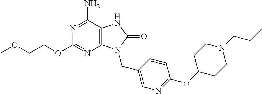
N1=C(N)C2=C(N=C1OCCOC)N(CC1=CN=C(OC3CCN(CCC)CC3)C=C1)C(=O)N2
